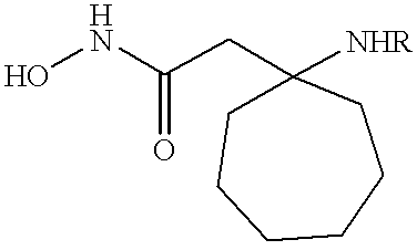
ONC(CC1([NHR])CCCCCC1)=O
